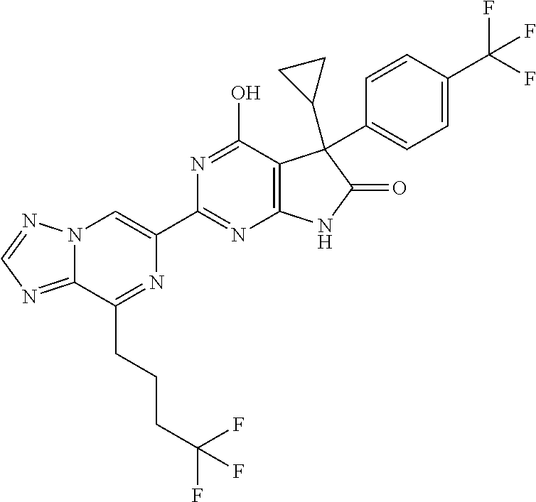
C12=NC=NN1C=C(C1=NC3=C(C(O)=N1)C(C1CC1)(C1=CC=C(C(F)(F)F)C=C1)C(=O)N3)N=C2CCCC(F)(F)F
